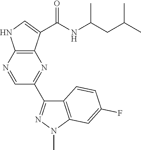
N1=C(C2=NN(C)C3=C2C=CC(F)=C3)C=NC2=C1C(C(NC(CC(C)C)C)=O)=CN2
